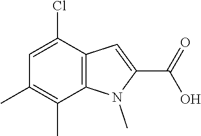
C12=C(C(Cl)=CC(C)=C1C)C=C(C(=O)O)N2C
